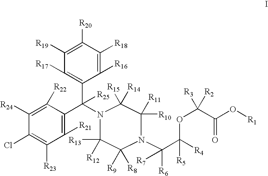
C1([R19])=C([R20])C([R18])=C([R16])C(C(C2=C([R21])C([R23])=C(Cl)C([R24])=C2[R22])(N2C([R15])([R14])C([R10])([R11])N(C([R6])(C([R4])([R5])OC(C(O[R1])=O)([R2])[R3])[R7])C([R9])([R8])C2([R13])[R12])[R25])=C1[R17]
